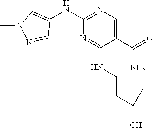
C1(C(=O)N)=CN=C(NC2=CN(C)N=C2)N=C1NCCC(O)(C)C
